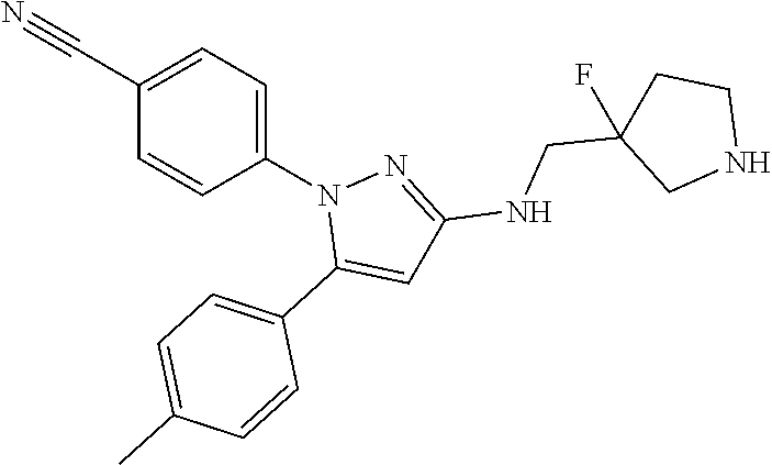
C1(C#N)=CC=C(N2C(C3=CC=C(C)C=C3)=CC(NCC3(F)CNCC3)=N2)C=C1
